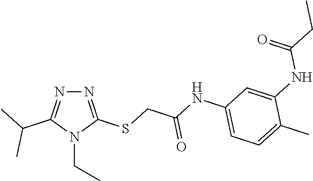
N1=C(SCC(NC2=CC=C(C)C(NC(CC)=O)=C2)=O)N(CC)C(C(C)C)=N1
